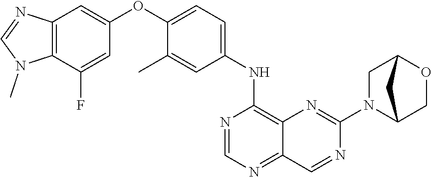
N1=C2C=NC(N3C4COC(C3)C4)=NC2=C(NC2=CC=C(OC3=CC4=C(N(C)C=N4)C(F)=C3)C(C)=C2)N=C1
